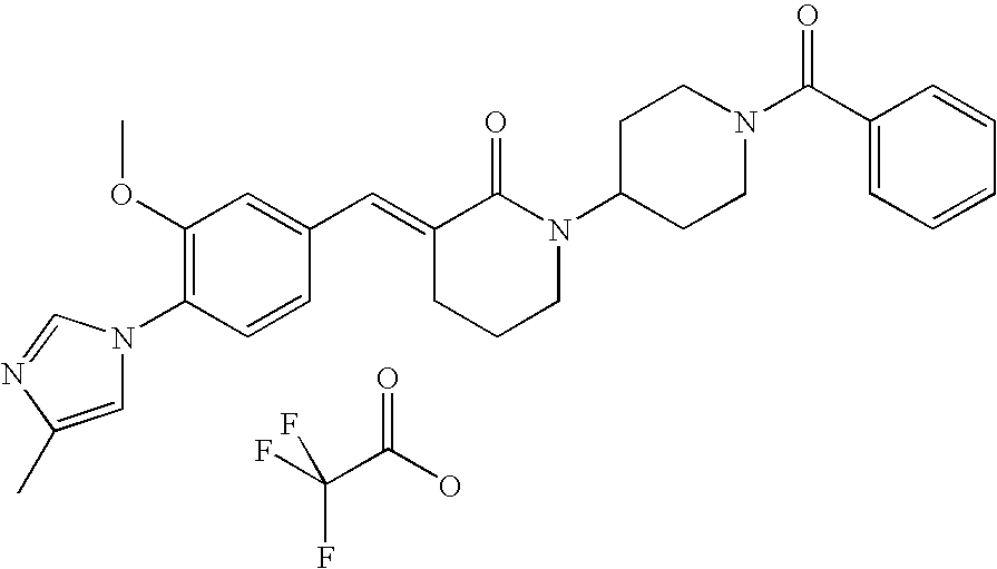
C1=CC(N2C=C(C)N=C2)=C(OC)C=C1C=C1CCCN(C2CCN(C(C3=CC=CC=C3)=O)CC2)C1=O.C(C(O)=O)(F)(F)F
